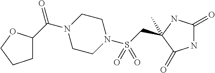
CC1(CS(N2CCN(C(=O)C3CCCO3)CC2)(=O)=O)NC(=O)NC1=O
